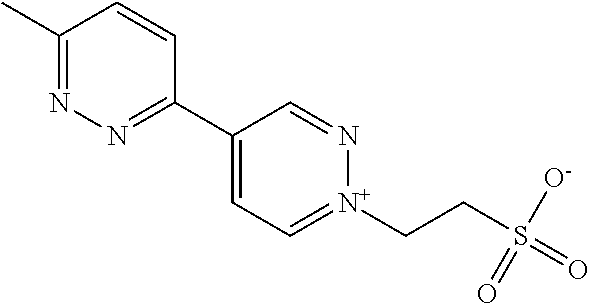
C1(C)=NN=C(C2=CC=[N+](CCS(=O)([O-])=O)N=C2)C=C1
